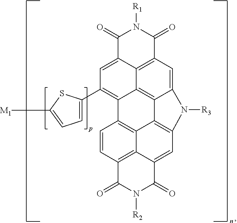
C1(=O)C2=CC(C3=CC=C([M1])S3)=C3C4=C5C(=CC(=C24)C(=O)N1[R1])N([R3])C1=C5C2=C3C=CC3=C2C(=C1)C(=O)N([R2])C3=O
